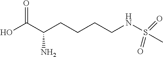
N(S(C)(=O)=O)CCCCC(C(O)=O)N
